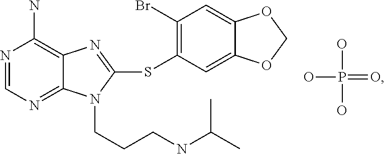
N1=CN=C2C(=C1N)N=C(SC1=C(Br)C=C3C(=C1)OCO3)N2CCCNC(C)C.OP(=O)(O)O
